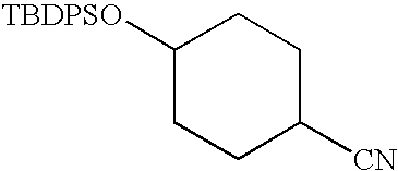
C1([TBDPSO])CCC([CN])CC1
